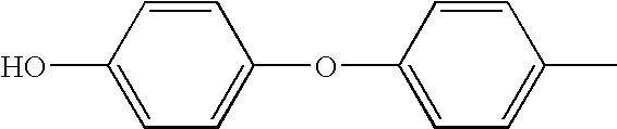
C1=CC(O)=CC=C1OC1=CC=C(C)C=C1
